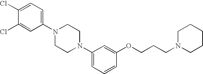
C1N(C2=CC=CC(OCCCN3CCCCC3)=C2)CCN(C2=CC=C(Cl)C(Cl)=C2)C1
